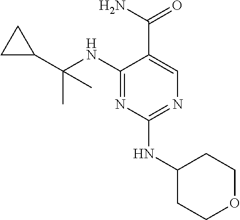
C1(NC(C2CC2)(C)C)=NC(NC2CCOCC2)=NC=C1C(N)=O
